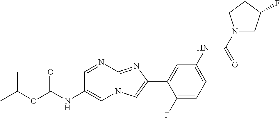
C1=NC2=NC(C3=CC(NC(N4CC(F)CC4)=O)=CC=C3F)=CN2C=C1NC(OC(C)C)=O
